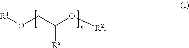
[R1]OCC(O[R2])[Rx]
